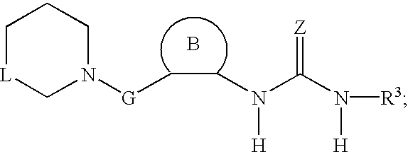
B.C1[L]CN([G]CCN(C(N([R3])[H])=[Z])[H])CC1
